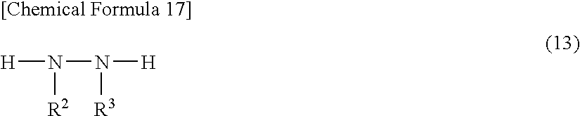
[H]N(N([H])[R3])[R2]
